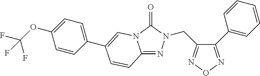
C1(C2=CC=CC=C2)=NON=C1CN1N=C2N(C1=O)C=C(C1=CC=C(OC(F)(F)F)C=C1)C=C2
